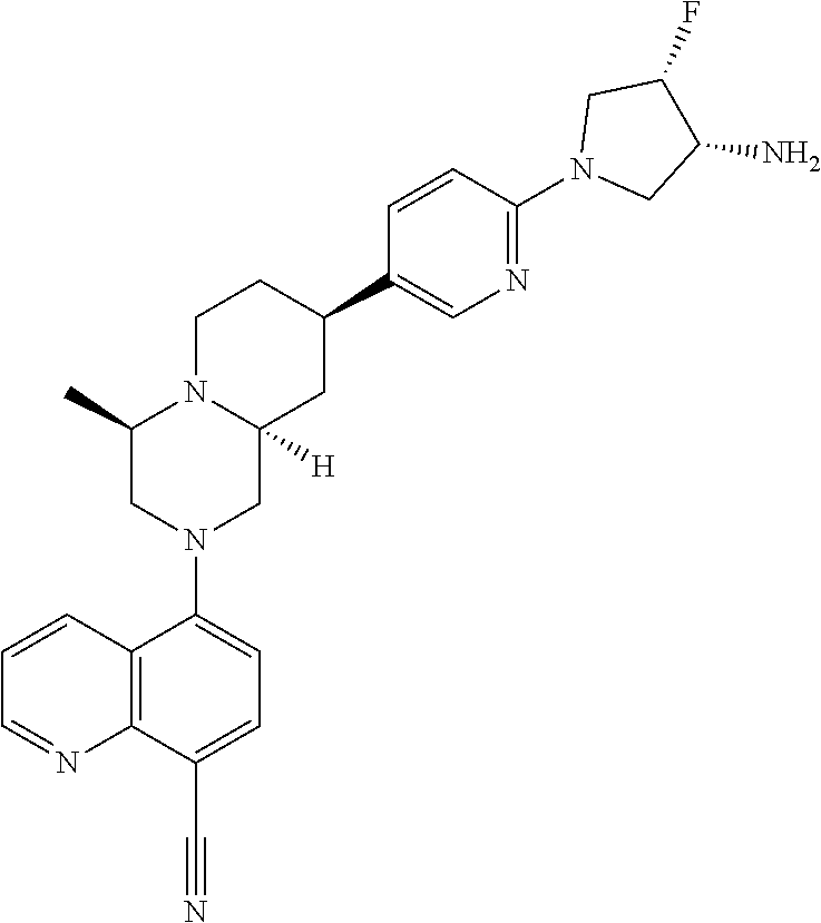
C1=CC2=C(N=C1)C(C#N)=CC=C2N1CC2([H])N(C(C)C1)CCC(C1=CN=C(N3CC(N)C(F)C3)C=C1)C2
